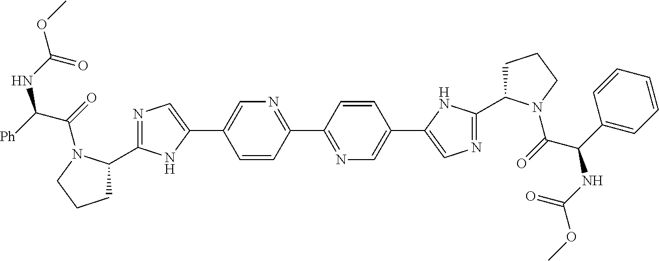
C1C(C2=NC=C(C3=CN=C(C4=NC=C(C5=CN=C(C6CCCN6C(C(NC(OC)=O)C6=CC=CC=C6)=O)N5)C=C4)C=C3)N2)N(C(C(NC(OC)=O)[Ph])=O)CC1
